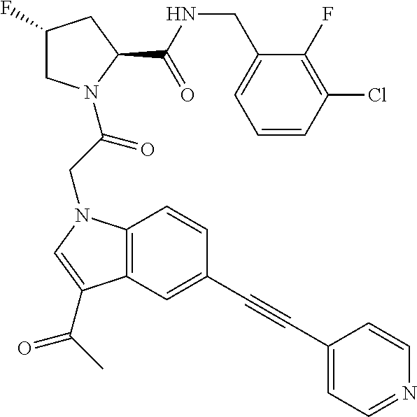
C1=CC(Cl)=C(F)C(CNC(C2CC(F)CN2C(CN2C3=C(C(C(C)=O)=C2)C=C(C#CC2=CC=NC=C2)C=C3)=O)=O)=C1
